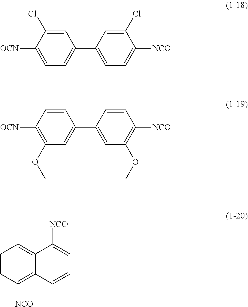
C1=C(Cl)C([OCN])=CC=C1C1=CC=C([NCO])C(Cl)=C1.C1=CC([OCN])=C(OC)C=C1C1=CC(OC)=C([NCO])C=C1.C1=CC([NCO])=C2C(=C1)C([NCO])=CC=C2
